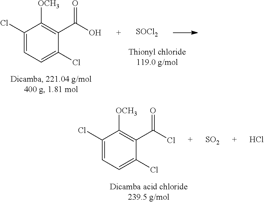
C1(Cl)=CC=C(Cl)C(C(O)=O)=C1[OCH3].[SOCl2].C1(Cl)=CC=C(Cl)C(C(Cl)=O)=C1[OCH3].[SO2].Cl
